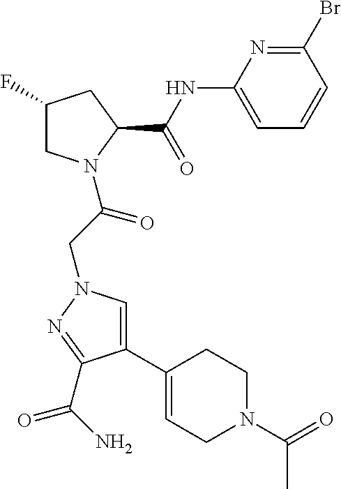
C1(F)CN(C(CN2C=C(C3=CCN(C(=O)C)CC3)C(C(N)=O)=N2)=O)C(C(NC2=CC=CC(Br)=N2)=O)C1
